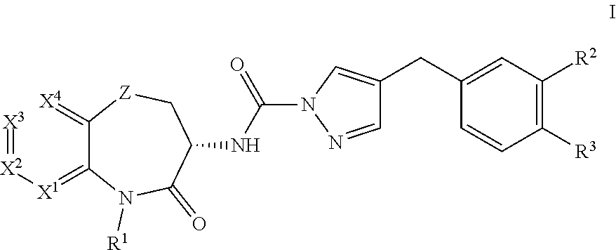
C(NC1C(=O)N([R1])C(=[X1][X2]=[X3])C(=[X4])[Z]C1)(=O)N1N=CC(CC2=CC([R2])=C([R3])C=C2)=C1
